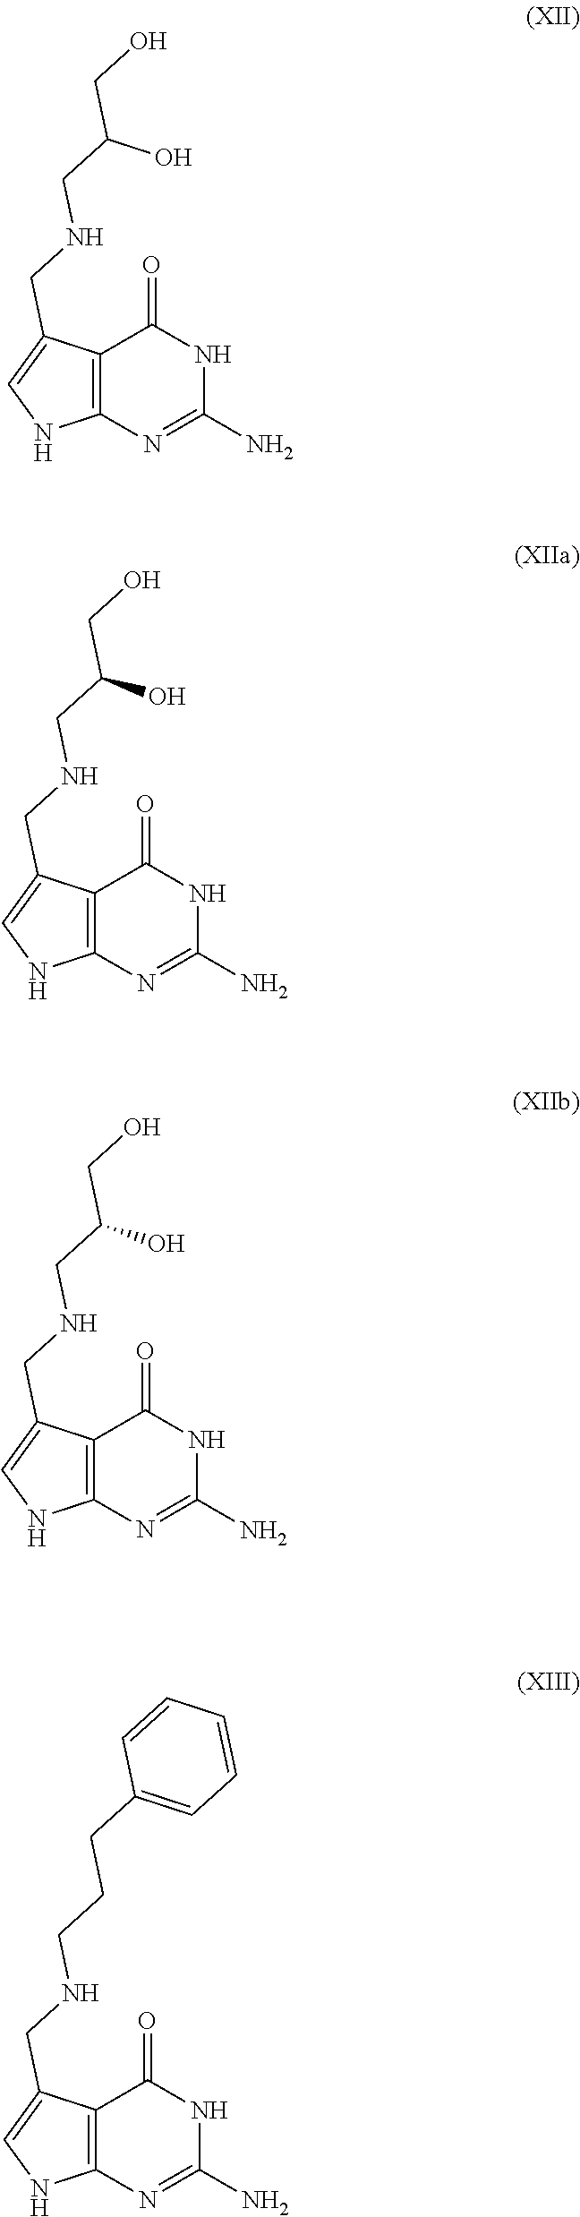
C12=C(N=C(N)NC1=O)NC=C2CNCC(O)CO.C12=C(N=C(N)NC1=O)NC=C2CNCC(O)CO.C12=C(N=C(N)NC1=O)NC=C2CNCC(O)CO.C12=C(N=C(N)NC1=O)NC=C2CNCCCC1=CC=CC=C1
